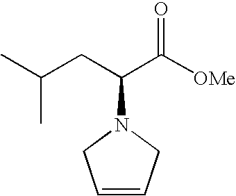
C1=CCN(C(CC(C)C)C([OMe])=O)C1
